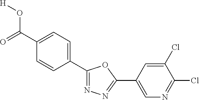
[H]OC(C1=CC=C(C2=NN=C(C3=CN=C(Cl)C(Cl)=C3)O2)C=C1)=O
